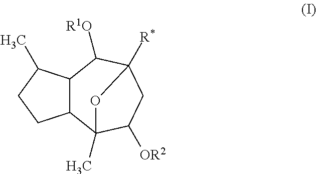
[R1O]C1C2C(C3(C)C([OR2])CC1([R*])O3)CCC2C
